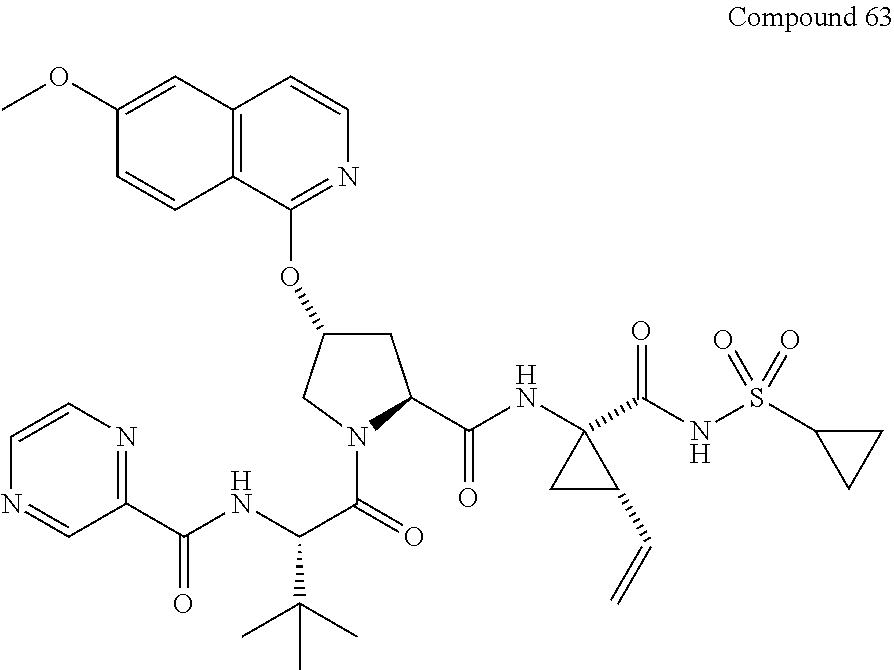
C12=C(C(OC3CC(C(NC4(C(NS(C5CC5)(=O)=O)=O)CC4C=C)=O)N(C(=O)C(NC(=O)C4=NC=CN=C4)C(C)(C)C)C3)=NC=C1)C=CC(OC)=C2
